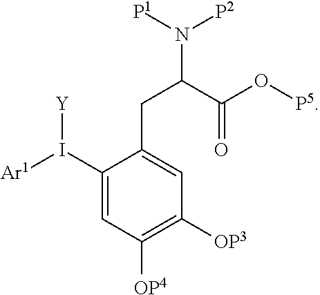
C1(I([Ar1])[Y])=CC([OP4])=C([OP3])C=C1CC(C(O[P5])=O)N([P1])[P2]
